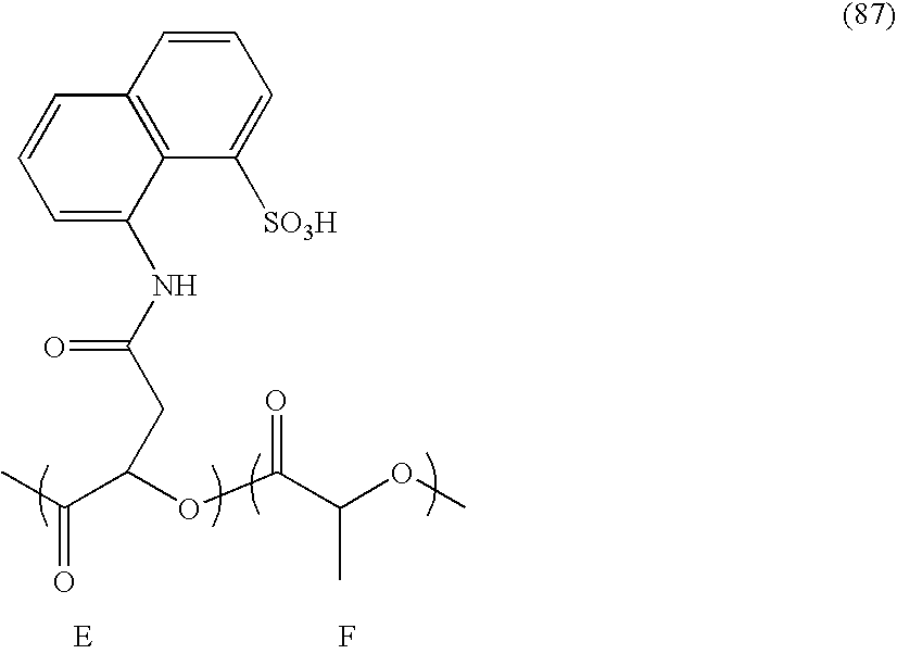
CC(=O)C(OC(C(OC)C)=O)CC(=O)NC1=CC=CC2=C1C([SO3H])=CC=C2.F
